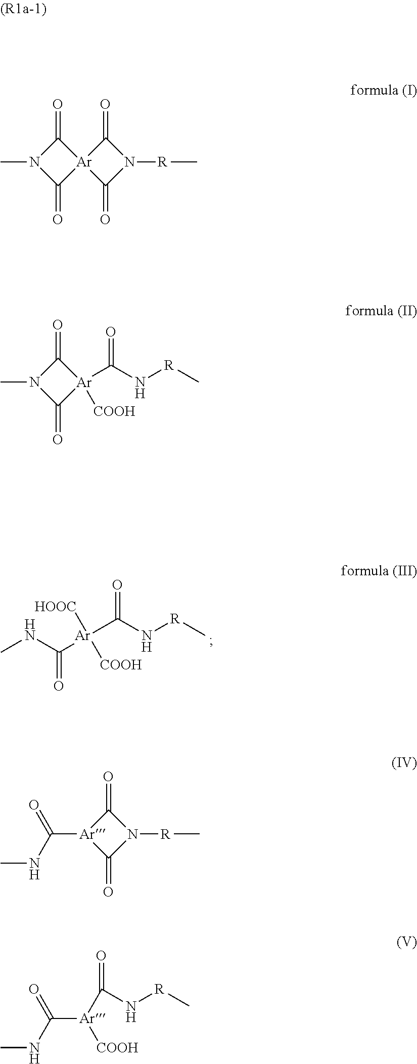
O=C(NC)[Ar](C(N[R]C)=O)([HOOC])[COOH].C1(=O)N(C)C(=O)[Ar]12C(=O)N([R]C)C2=O.C1(=O)N(C)C(=O)[Ar]1([COOH])C(N[R]C)=O.C1(=O)[Ar](C(NC)=O)C(=O)N1[R]C.CNC([Ar]([COOH])C(N[R]C)=O)=O
